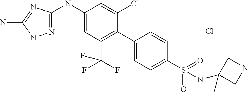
C1(NC2=NNC(N)=N2)=CC(C(F)(F)F)=C(C2=CC=C(S(=O)(=O)NC3(C)CNC3)C=C2)C(Cl)=C1.Cl
